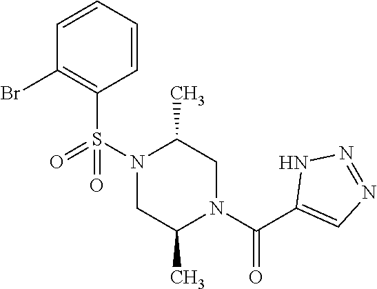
C1=CC=CC(S(N2C(C)CN(C(C3=CN=NN3)=O)C(C)C2)(=O)=O)=C1Br
